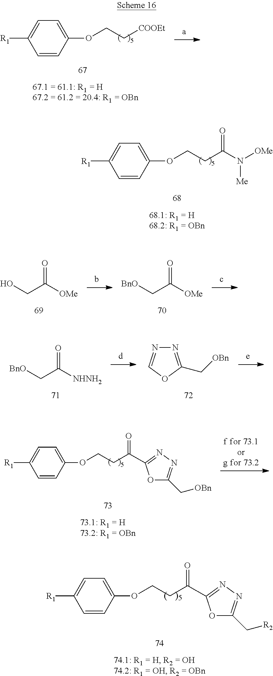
C1=CC(OCC[COOEt])=CC=C1[R1].C1=CC(OCCC(N([OMe])[Me])=O)=CC=C1[R1].OCC([OMe])=O.[BnO]CC([OMe])=O.N1=C(C[OBn])OC=N1.[BnO]CC([NHNH2])=O.C1=CC(OCCC(=O)C2=NN=C(C[OBn])O2)=CC=C1[R1].C1=CC(OCCC(=O)C2=NN=C(C[R2])O2)=CC=C1[R1]
